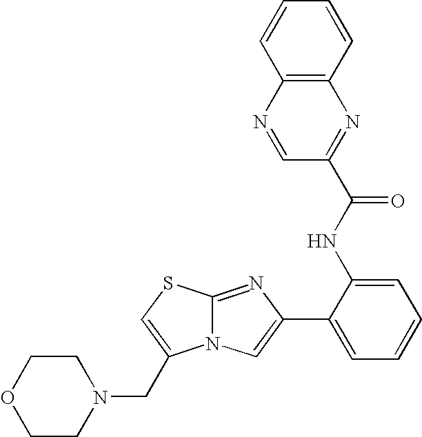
N12C(=NC(C3=CC=CC=C3NC(=O)C3=NC4=C(N=C3)C=CC=C4)=C1)SC=C2CN1CCOCC1
